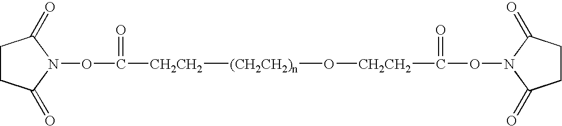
[CH2CH2](C(=O)ON1C(=O)CCC1=O)O[(CH2CH2)n][CH2CH2]C(ON1C(=O)CCC1=O)=O
